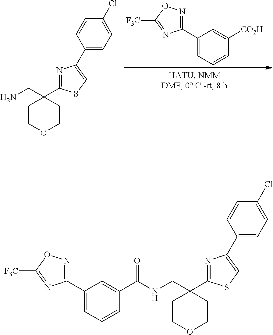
C1(C2=NOC([F3C])=N2)=CC=CC([CO2H])=C1.C1COCCC1(CN)C1=NC(C2=CC=C(Cl)C=C2)=CS1.C1COCCC1(CNC(C1=CC(C2=NOC([F3C])=N2)=CC=C1)=O)C1=NC(C2=CC=C(Cl)C=C2)=CS1
